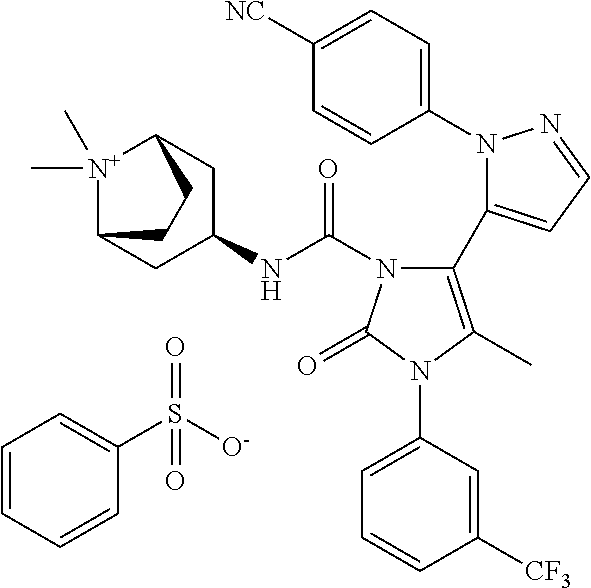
C1(N2N=CC=C2C2=C(C)N(C3=CC=CC([CF3])=C3)C(=O)N2C(NC2CC3[N+](C)(C)C(C2)CC3)=O)=CC=C([NC])C=C1.C1=CC=CC(S([O-])(=O)=O)=C1
